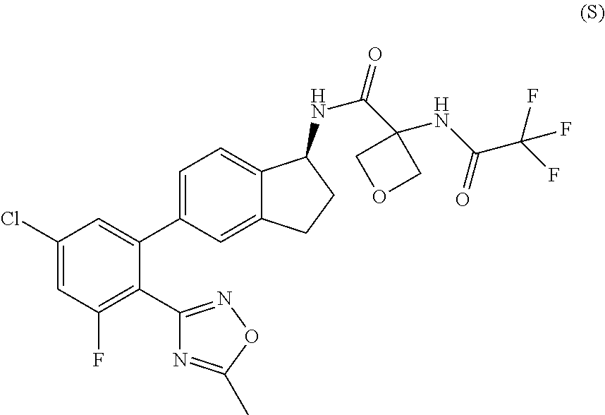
C1(Cl)=CC(F)=C(C2=NOC(C)=N2)C(C2=CC=C3C(=C2)CCC3NC(C2(NC(C(F)(F)F)=O)COC2)=O)=C1
